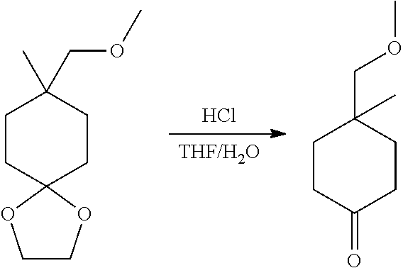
[THF/H2O].Cl.C1CC2(CCC1(C)COC)OCCO2.C1CC(=O)CCC1(COC)C
